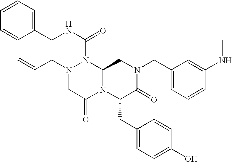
N(C(N1N(CC=C)CC(=O)N2C1CN(CC1=CC=CC(NC)=C1)C(=O)C2CC1=CC=C(O)C=C1)=O)CC1=CC=CC=C1
